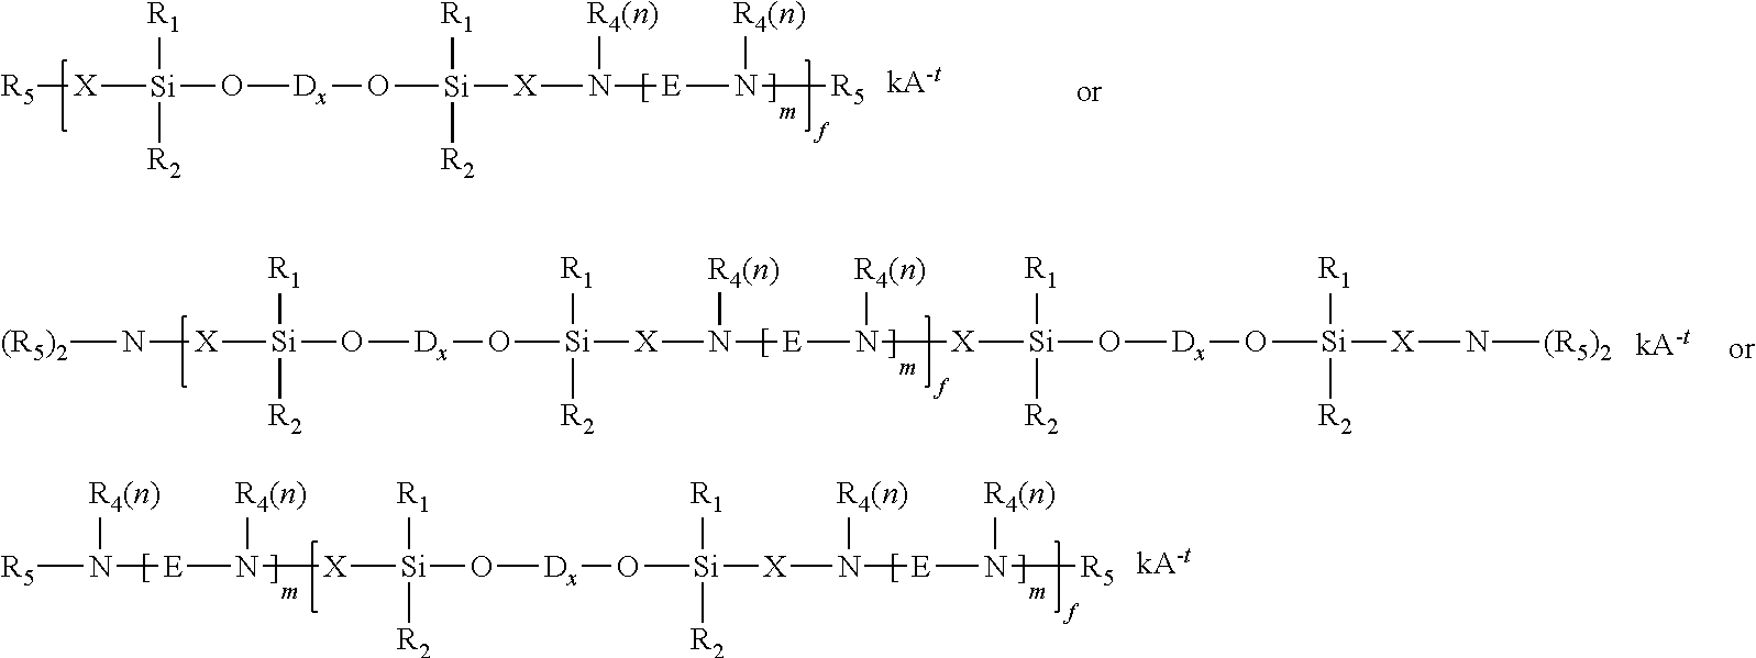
[R5][X][Si](O[Dx]O[Si]([X]N([E]N([R5])[R4(n)])[R4(n)])([R1])[R2])([R2])[R1].[(R5)2]N[X][Si](O[Dx]O[Si]([X]N([E]N([R4(n)])[X][Si](O[Dx]O[Si]([X]N[(R5)2])([R1])[R2])([R2])[R1])[R4(n)])([R1])[R2])([R2])[R1].[X]([Si](O[Dx]O[Si]([X]N([E]N([R5])[R4(n)])[R4(n)])([R1])[R2])([R2])[R1])N([E]N([R4(n)])[R5])[R4(n)]
